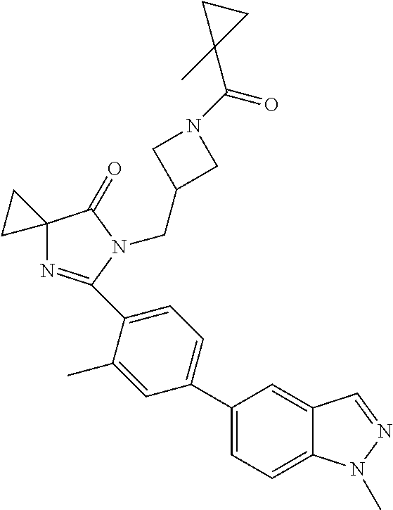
C12(N=C(C3=CC=C(C4=CC=C5C(=C4)C=NN5C)C=C3C)N(CC3CN(C(=O)C4(C)CC4)C3)C1=O)CC2
